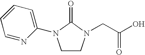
C1=NC(N2CCN(CC(O)=O)C2=O)=CC=C1
